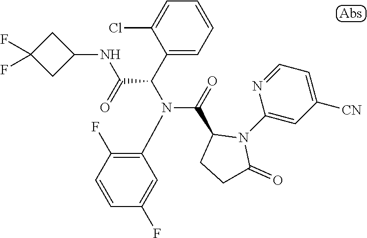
C1(F)(F)CC(NC(C(C2=CC=CC=C2Cl)N(C2=C(F)C=CC(F)=C2)C(=O)C2CCC(=O)N2C2=CC([CN])=CC=N2)=O)C1
